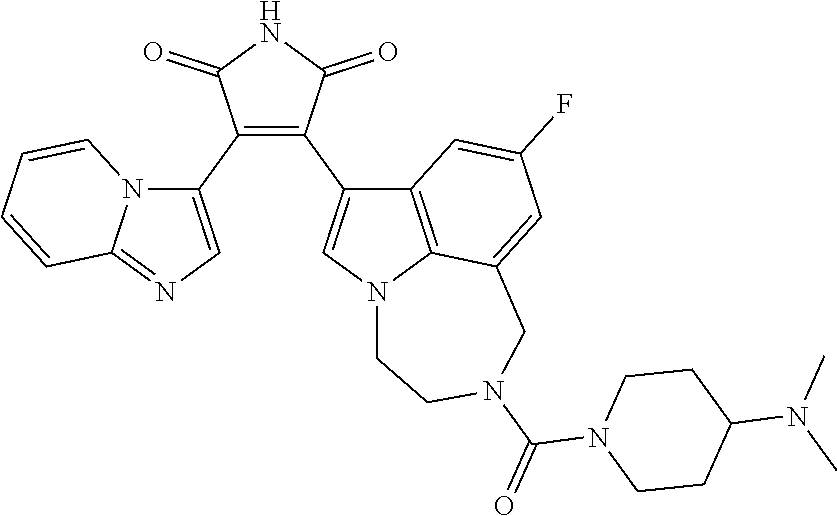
C1(C2=CN=C3N2C=CC=C3)=C(C2=CN3C4=C2C=C(F)C=C4CN(C(N2CCC(N(C)C)CC2)=O)CC3)C(=O)NC1=O
